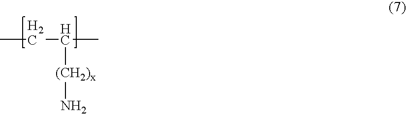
C(C(C)[(CH2)x]N)C
